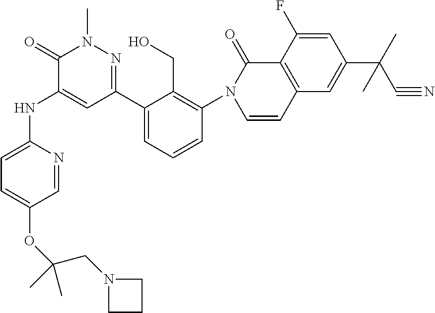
C1=NC(NC2=CC(C3=CC=CC(N4C=CC5=C(C4=O)C(F)=CC(C(C#N)(C)C)=C5)=C3CO)=NN(C)C2=O)=CC=C1OC(CN1CCC1)(C)C
